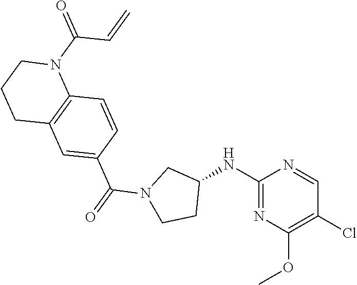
C1(NC2CN(C(=O)C3=CC4=C(C=C3)N(C(=O)C=C)CCC4)CC2)=NC(OC)=C(Cl)C=N1
